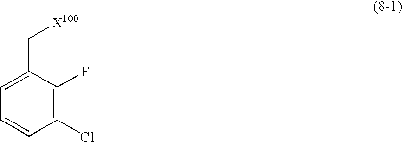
C1=C(C[X100])C(F)=C(Cl)C=C1
